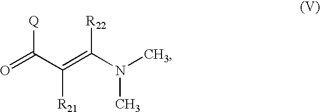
O=C(C(=C(N(C)C)[R22])[R21])[Q]
